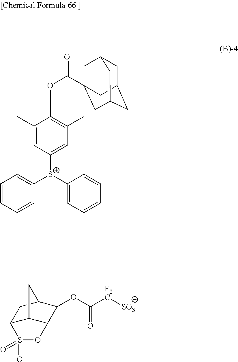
C12C3C(C(OC([F2C][SO3])=O)C(C1)C3)OS2(=O)=O.C1=CC=CC([S+](C2=CC=CC=C2)C2=CC(C)=C(OC(=O)C34CC5CC(CC(C3)C5)C4)C(C)=C2)=C1
